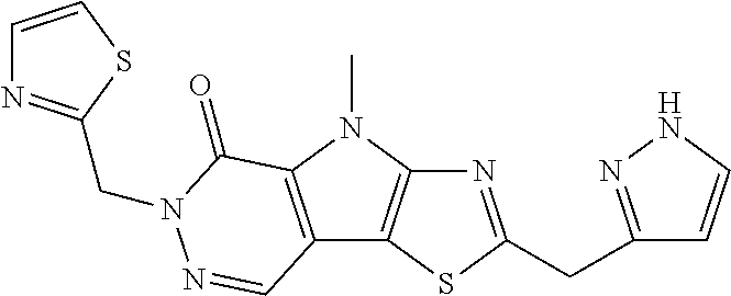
N1=C(CC2=NNC=C2)SC2=C1N(C)C1=C2C=NN(CC2=NC=CS2)C1=O
